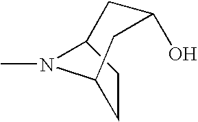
N1(C)C2CCC1CC(O)C2
